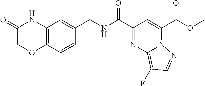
O(C(C1=CC(C(NCC2=CC3=C(C=C2)OCC(=O)N3)=O)=NC2=C(F)C=NN12)=O)C
